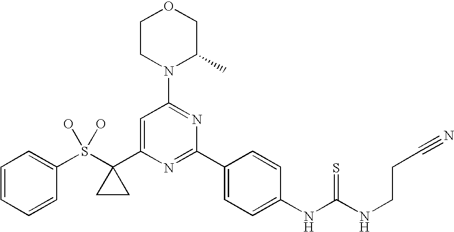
C1=CC=CC(S(C2(C3=CC(N4C(C)COCC4)=NC(C4=CC=C(NC(NCCC#N)=S)C=C4)=N3)CC2)(O)O)=C1
